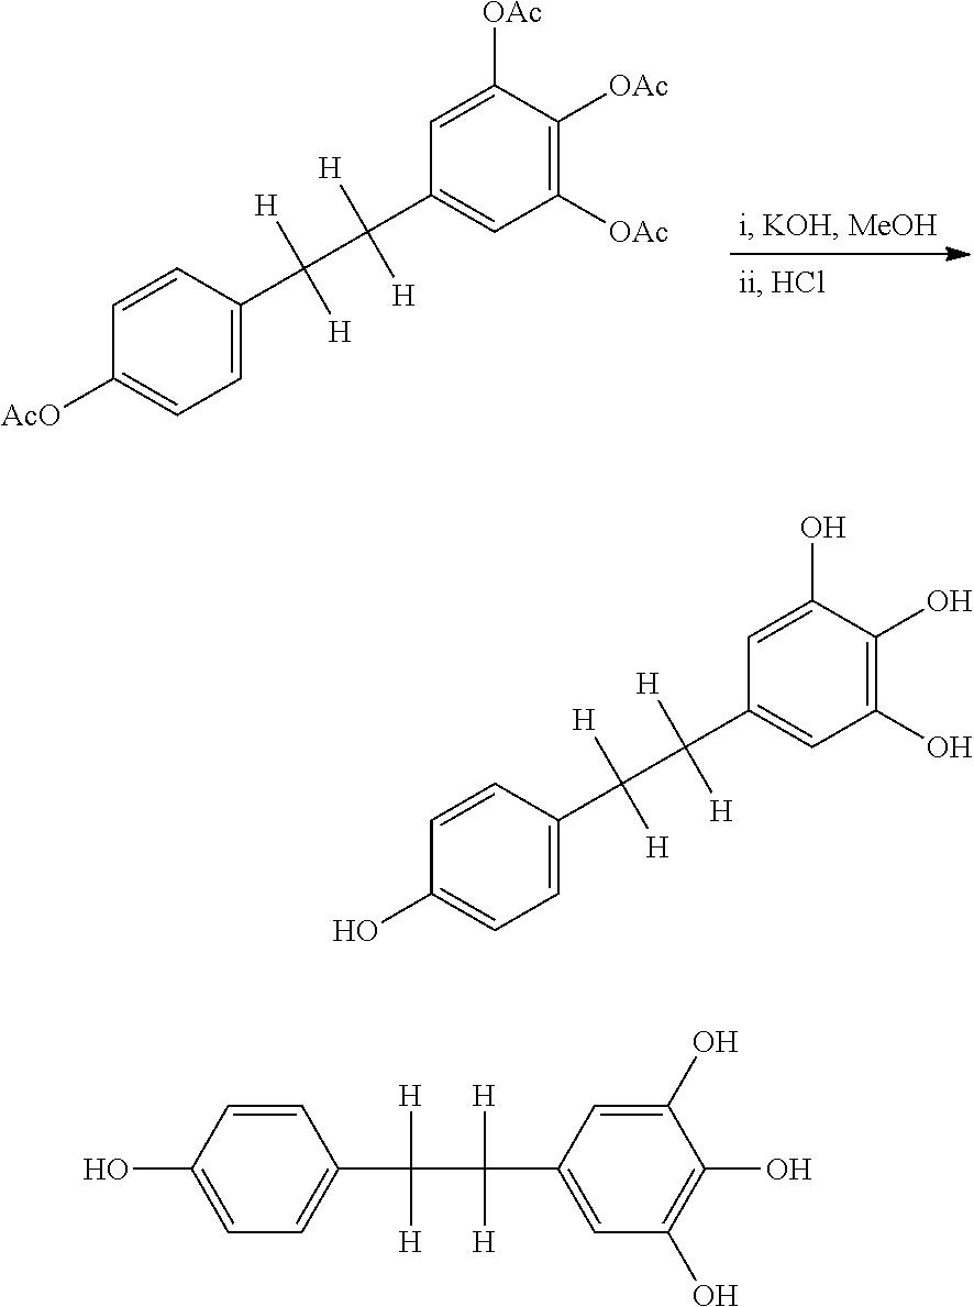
C1=C(C([H])(C([H])([H])C2=CC([OAc])=C([OAc])C([OAc])=C2)[H])C=CC([AcO])=C1.C1=C(C([H])(C([H])([H])C2=CC(O)=C(O)C(O)=C2)[H])C=CC(O)=C1.C1=CC(O)=CC=C1C([H])(C([H])([H])C1=CC(O)=C(O)C(O)=C1)[H]
